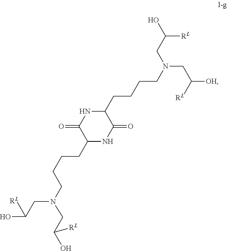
C1(CCCCN(CC(O)[RL])CC(O)[RL])NC(=O)C(CCCCN(CC([OH])[RL])CC(O)[RL])NC1=O
